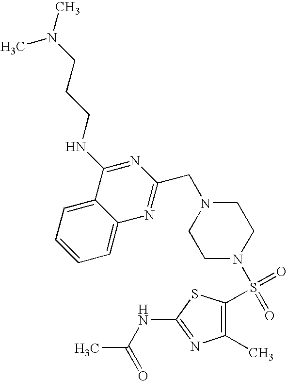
C1=C2C(=CC=C1)C(NCCCN(C)C)=NC(CN1CCN(S(C3=C(C)N=C(NC(C)=O)S3)(=O)=O)CC1)=N2
